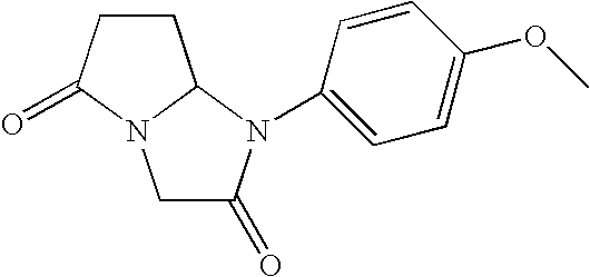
C1C(=O)N(C2=CC=C(OC)C=C2)C2N1C(=O)CC2
